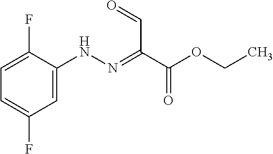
C1=C(NN=C(C=O)C(OCC)=O)C(F)=CC=C1F
